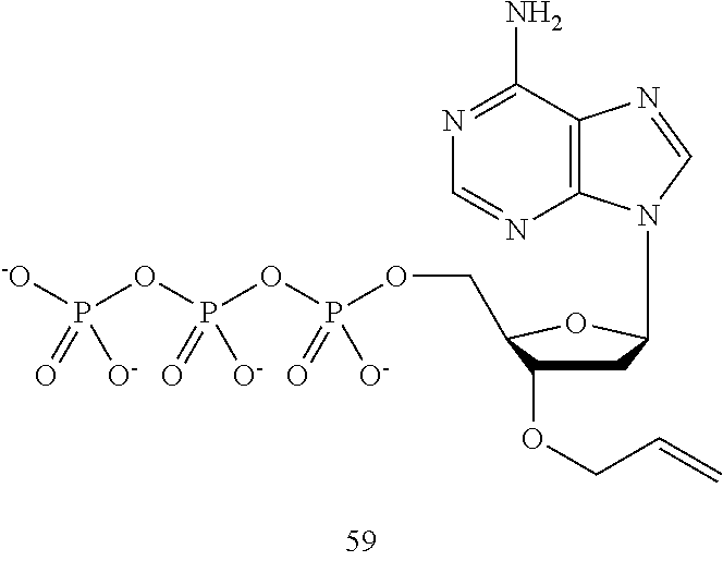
C1C(OCC=C)C(COP(OP(OP([-O])([O-])=O)([O-])=O)([O-])=O)OC1N1C2=C(C(N)=NC=N2)N=C1
